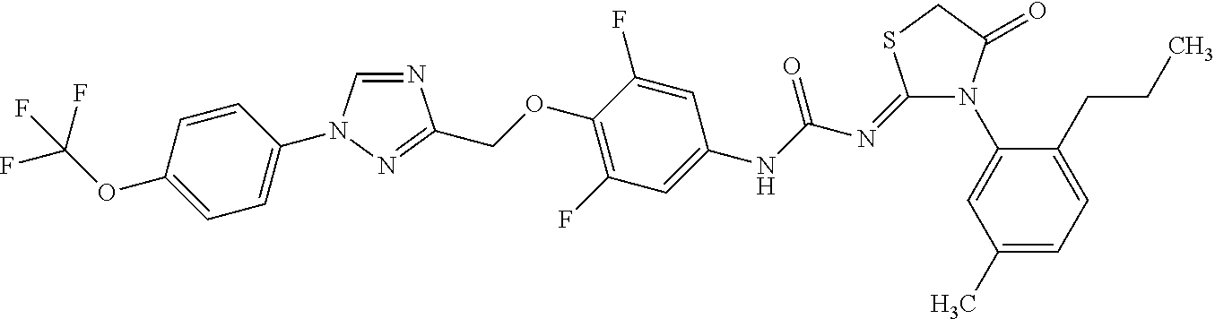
N1=CN(C2=CC=C(OC(F)(F)F)C=C2)N=C1COC1=C(F)C=C(NC(N=C2N(C3=CC(C)=CC=C3CCC)C(=O)CS2)=O)C=C1F
